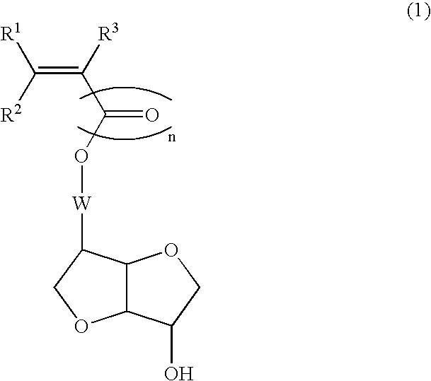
[R1]C([R2])=C([R3])C(=O)O[W]C1C2C(C(O)CO2)OC1
